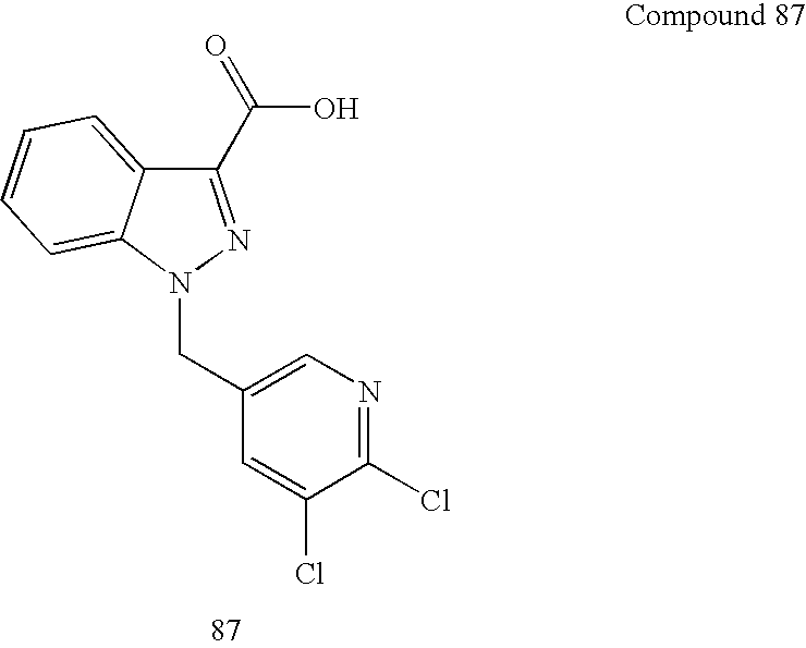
C1(C(O)=O)=NN(CC2=CN=C(Cl)C(Cl)=C2)C2=CC=CC=C12
